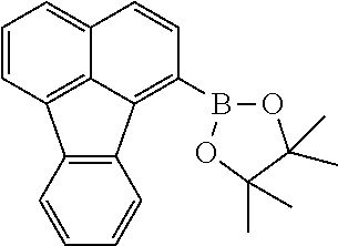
C12=C(C=CC=C1)C1=C3C(=CC=C1)C=CC(B1OC(C)(C)C(C)(C)O1)=C23
